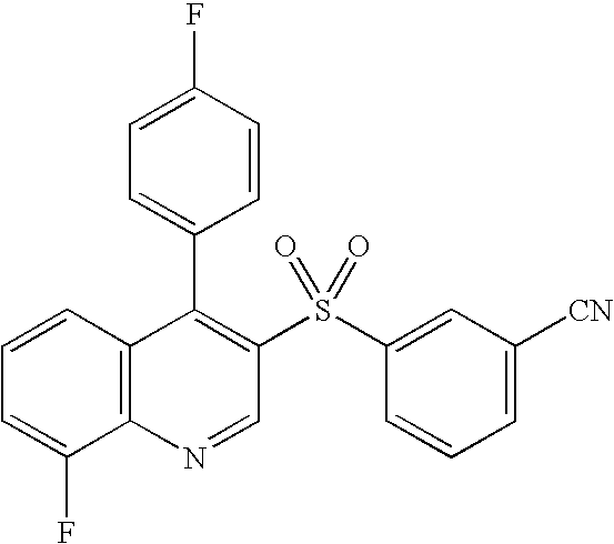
C12=C(C=CC=C1F)C(C1=CC=C(F)C=C1)=C(S(C1=CC([CN])=CC=C1)(=O)=O)C=N2
